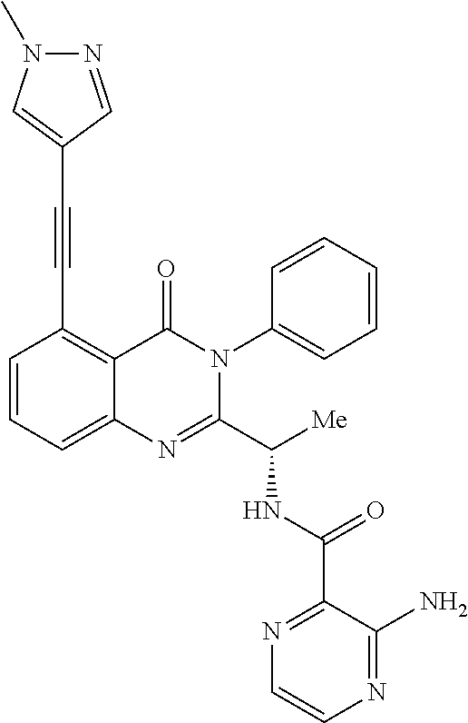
C1(C(NC(C2=NC3=CC=CC(C#CC4=CN(C)N=C4)=C3C(=O)N2C2=CC=CC=C2)[Me])=O)=NC=CN=C1N
